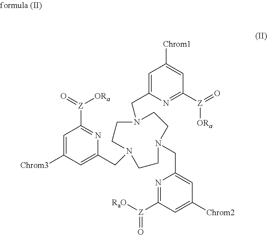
C1=C([Chrom3])C=C(CN2CCN(CC3=CC([Chrom2])=CC([Z]([RaO])=O)=N3)CCN(CC3=CC([Chrom1])=CC([Z](=O)[ORa])=N3)CC2)N=C1[Z](=O)[ORa]
